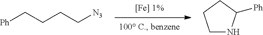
[Ph]CCCC[N3].C1NC([Ph])CC1
